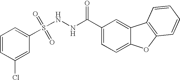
C1=CC(Cl)=CC(S(NNC(C2=CC=C3C(=C2)C2=C(O3)C=CC=C2)=O)(=O)=O)=C1
